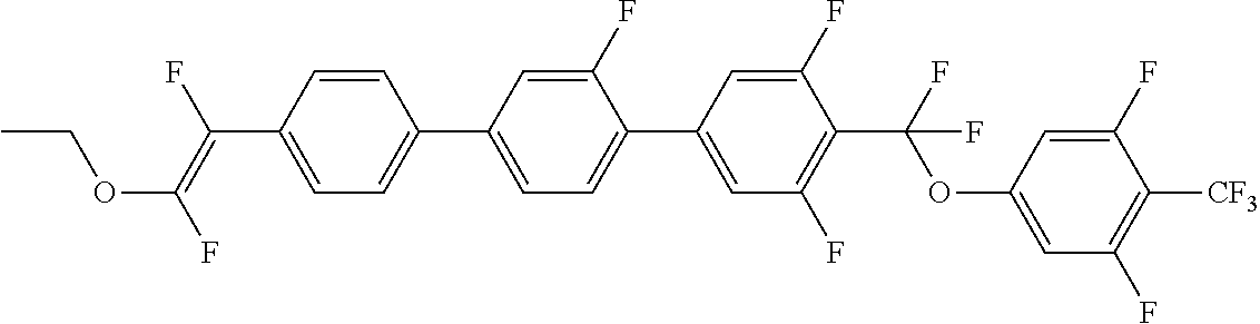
C1=CC(C2=CC=C(C3=CC(F)=C(C(OC4=CC(F)=C([CF3])C(F)=C4)(F)F)C(F)=C3)C(F)=C2)=CC=C1C(F)=C(F)OCC
